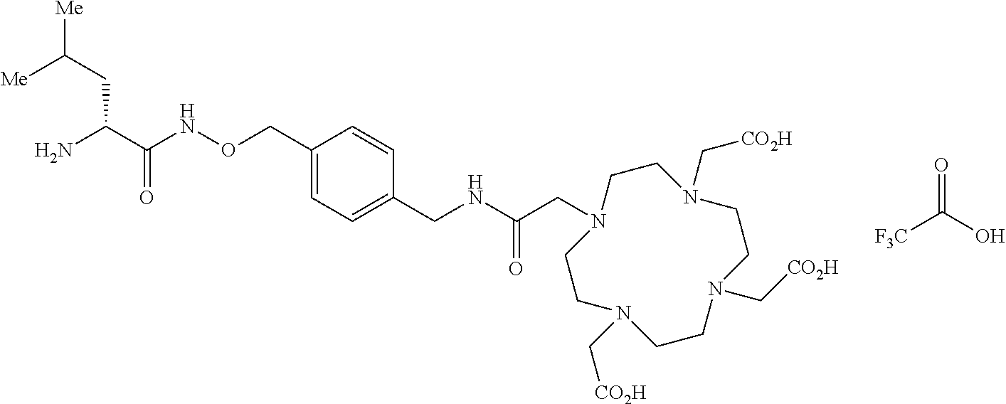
[F3C]C(O)=O.C(C(C(NOCC1=CC=C(CNC(CN2CCN(C[CO2H])CCN(C[CO2H])CCN(C[CO2H])CC2)=O)C=C1)=O)N)C([Me])[Me]
